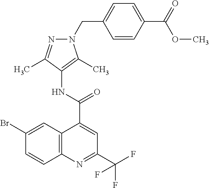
C1=CC(C(=O)OC)=CC=C1CN1C(C)=C(NC(C2=CC(C(F)(F)F)=NC3=C2C=C(Br)C=C3)=O)C(C)=N1
